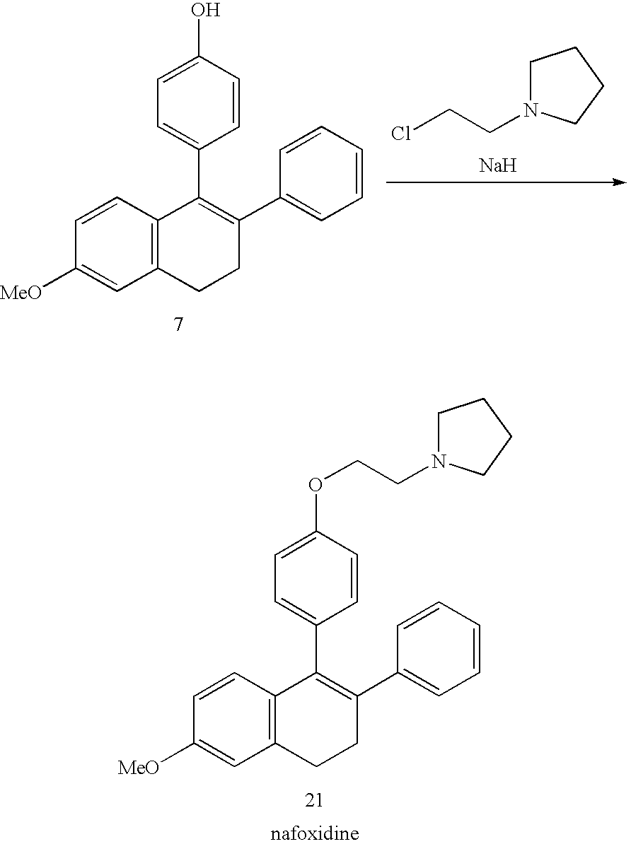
O(C1=CC=C(C2=C(C3=CC=CC=C3)CCC3=C2C=CC([MeO])=C3)C=C1)CCN1CCCC1.OC1=CC=C(C2=C(C3=CC=CC=C3)CCC3=C2C=CC([MeO])=C3)C=C1.ClCCN1CCCC1.[Na]
